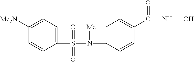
C1([Me2N])=CC=C(S(=O)(=O)N(C2=CC=C(C(=O)NO)C=C2)[Me])C=C1
